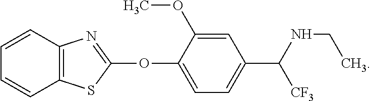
C12=C(SC(OC3=CC=C(C(NCC)[CF3])C=C3OC)=N1)C=CC=C2
